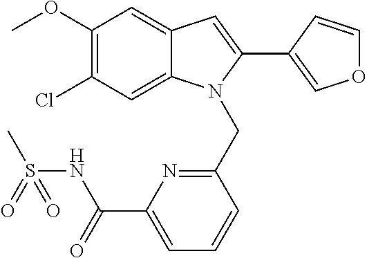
C1(OC)=C(Cl)C=C2C(=C1)C=C(C1=COC=C1)N2CC1=NC(C(NS(C)(=O)=O)=O)=CC=C1
